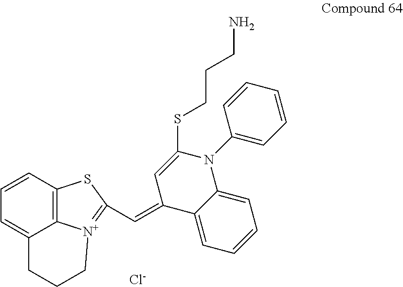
C1=C2C3=C(C=C1)SC(C=C1C4=CC=CC=C4N(C4=CC=CC=C4)C(SCCCN)=C1)=[N+]3CCC2.[Cl-]
